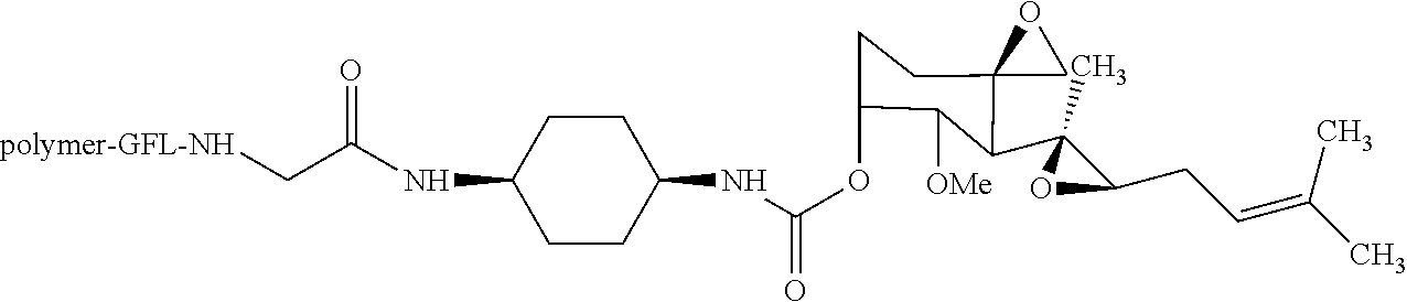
[polymer-GFL-NH]CC(NC1CCC(NC(OC2CCC3(C(C4(C)C(CC=C(C)C)O4)C2[OMe])CO3)=O)CC1)=O
